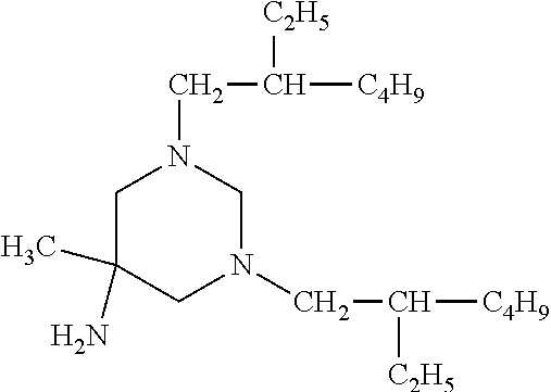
C1C(C)(N)CN(CC([C2H5])[C4H9])CN1CC([C4H9])[C2H5]
